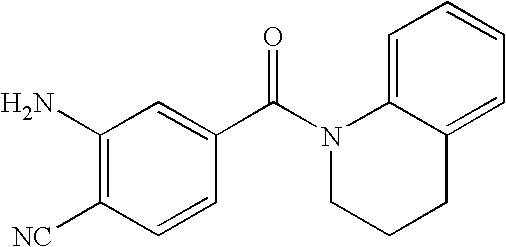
C1(N)=C([NC])C=CC(C(N2CCCC3=CC=CC=C23)=O)=C1
